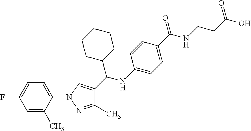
C1(C)=NN(C2=CC=C(F)C=C2C)C=C1C(C1CCCCC1)NC1=CC=C(C(=O)NCCC(O)=O)C=C1
